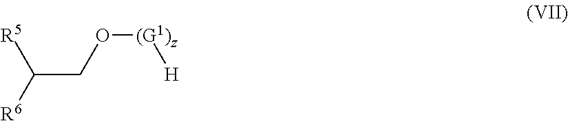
[R5]C([R6])CO[(G1)z][H]
